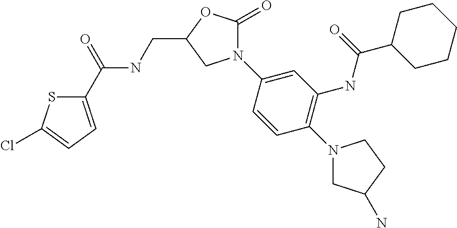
C1(C(=O)NCC2OC(=O)N(C3=CC(NC(C4CCCCC4)=O)=C(N4CC(N)CC4)C=C3)C2)=CC=C(Cl)S1
